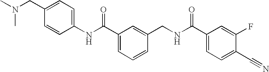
C1(NC(C2=CC=CC(CNC(C3=CC=C(C#N)C(F)=C3)=O)=C2)=O)=CC=C(CN(C)C)C=C1
